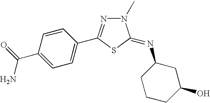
C1=C(C(N)=O)C=CC(C2=NN(C)C(=NC3CCCC(O)C3)S2)=C1
